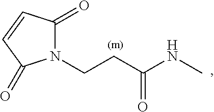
C(CC(NC)=O)N1C(=O)C=CC1=O
